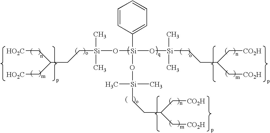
[HO2C]CC(C[HO2C])CC[Si](C)(C)O[Si](C1=CC=CC=C1)(O[Si](C)(C)CCC(C[CO2H])C[CO2H])O[Si](C)(C)CCC(C[CO2H])C[CO2H]
